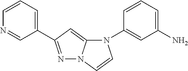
N1(C2=CC(N)=CC=C2)C2=CC(C3=CC=CN=C3)=NN2C=C1
